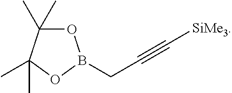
O1C(C)(C)C(C)(C)OB1CC#C[SiMe3]
